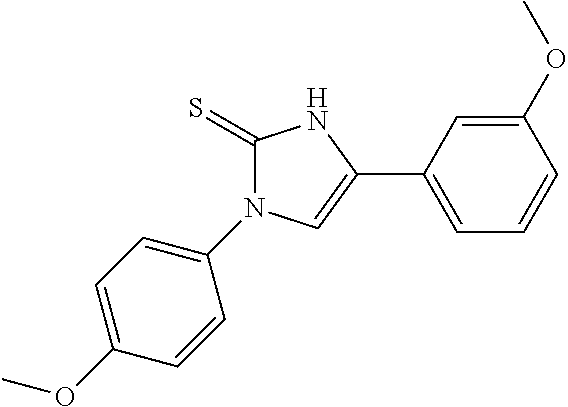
C1(=S)N(C2=CC=C(OC)C=C2)C=C(C2=CC=CC(OC)=C2)N1
